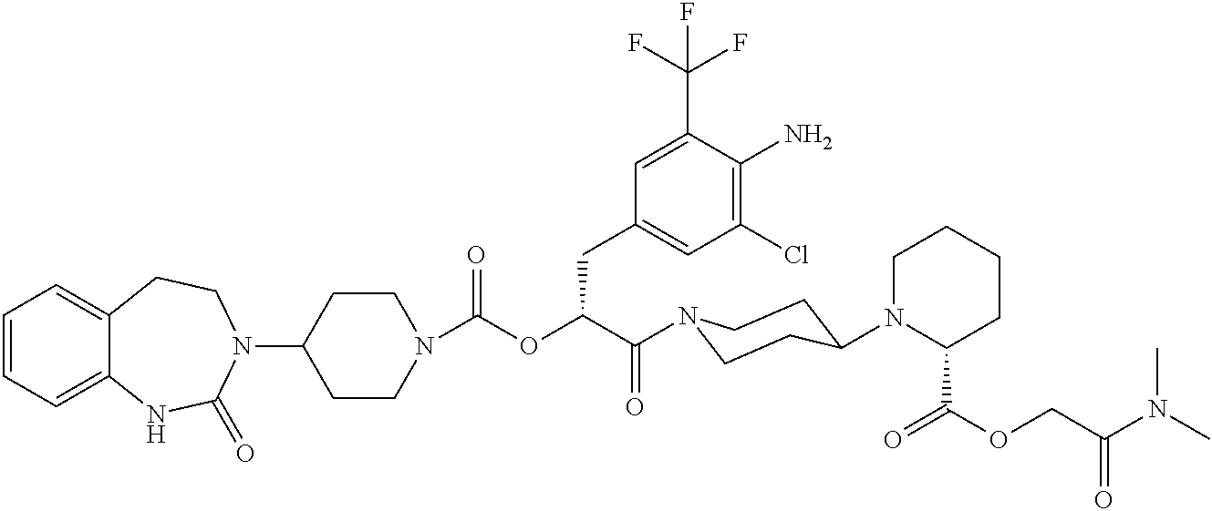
C1=CC=C2C(=C1)CCN(C1CCN(C(OC(C(=O)N3CCC(N4C(C(OCC(N(C)C)=O)=O)CCCC4)CC3)CC3=CC(Cl)=C(N)C(C(F)(F)F)=C3)=O)CC1)C(=O)N2
